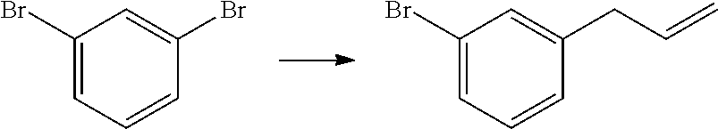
C1(Br)=CC=CC(Br)=C1.C1(Br)=CC=CC(CC=C)=C1
